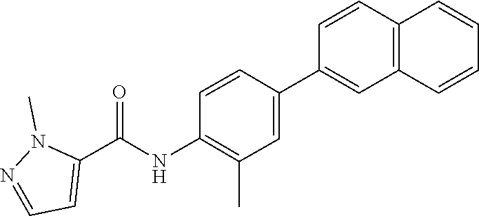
C1=CC(C2=CC3=C(C=C2)C=CC=C3)=CC(C)=C1NC(C1=CC=NN1C)=O
